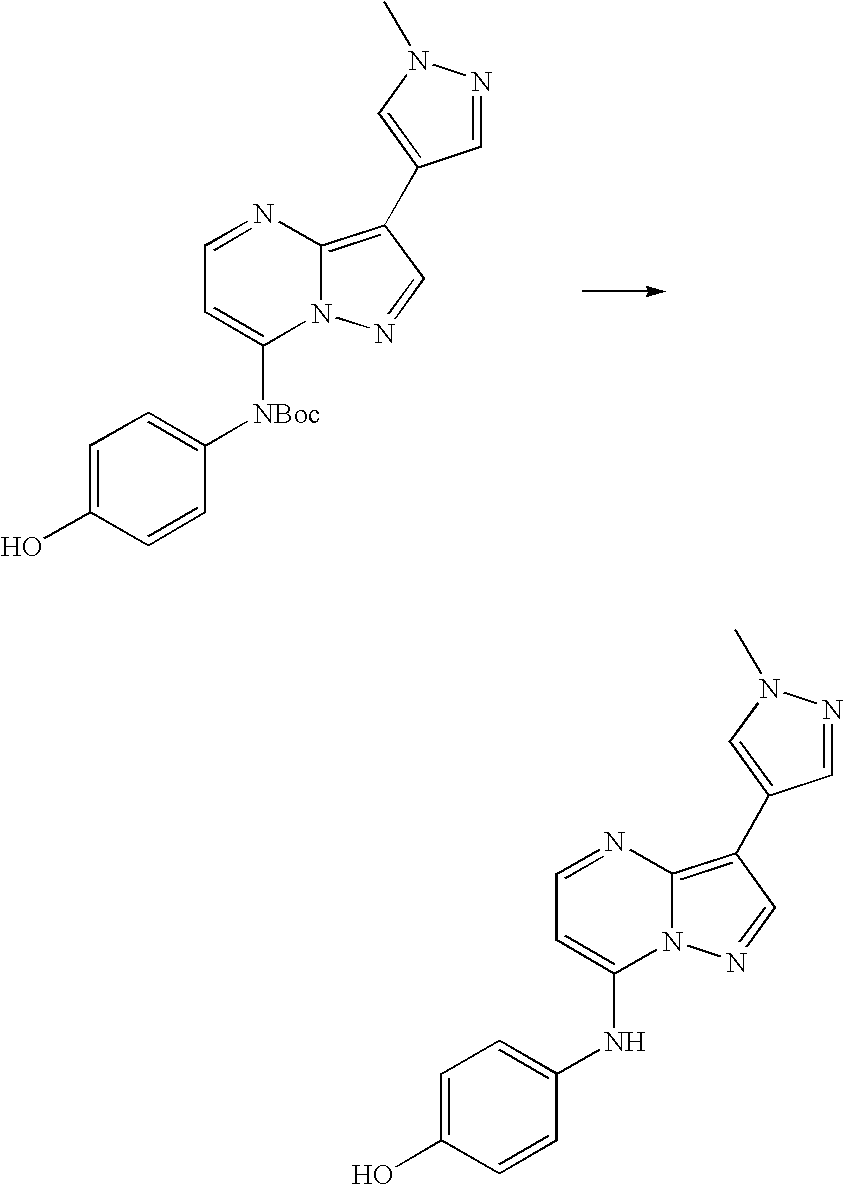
C1=C(O)C=CC([NBoc]C2=CC=NC3=C(C4=CN(C)N=C4)C=NN23)=C1.C1=C(O)C=CC(NC2=CC=NC3=C(C4=CN(C)N=C4)C=NN23)=C1
